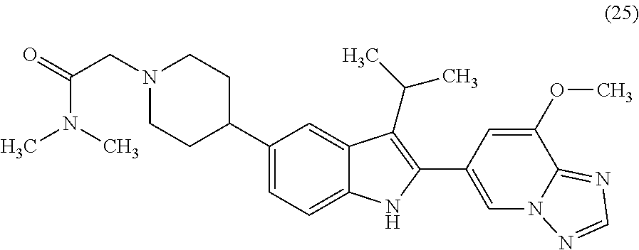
C1CC(C2=CC=C3C(=C2)C(C(C)C)=C(C2=CN4C(=NC=N4)C(OC)=C2)N3)CCN1CC(N(C)C)=O
